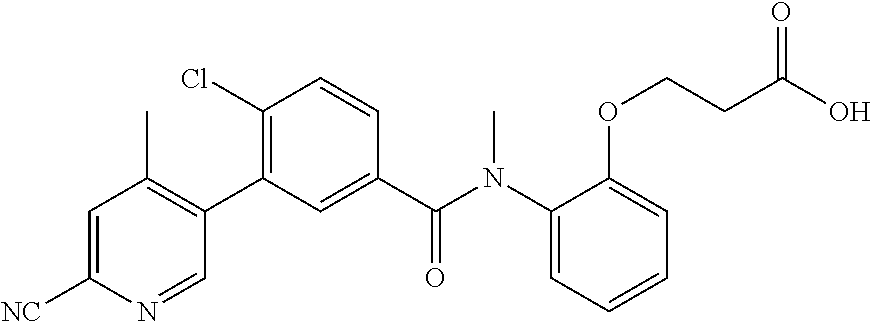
C1=C([NC])N=CC(C2=C(Cl)C=CC(C(N(C3=CC=CC=C3OCCC(O)=O)C)=O)=C2)=C1C
